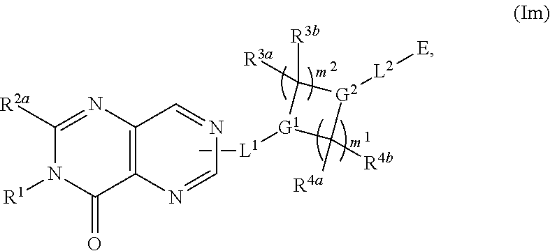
C[L1][G1]1C([R4b])([R4a])[G2]([L2][E])C1([R3b])[R3a].C12=C(N=C([R2a])N([R1])C1=O)C=NC=N2
